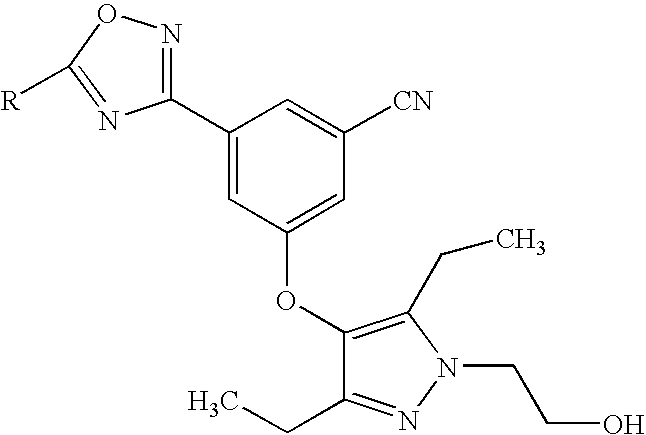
C1(OC2=CC([CN])=CC(C3=NOC([R])=N3)=C2)=C(CC)N(CCO)N=C1CC
